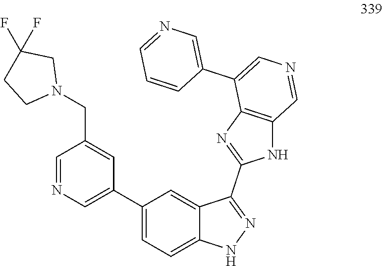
C1=NC=C(C2=CC=C3C(=C2)C(C2=NC4=C(N2)C=NC=C4C2=CN=CC=C2)=NN3)C=C1CN1CC(F)(F)CC1
